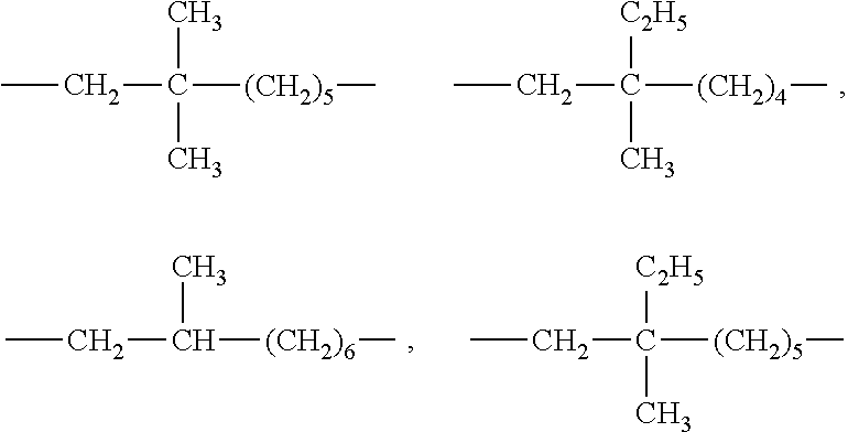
C(C([(CH2)5]C)(C)C)C.C(C([(CH2)4]C)([C2H5])C)C.C(C([(CH2)6]C)C)C.C(C([(CH2)5]C)([C2H5])C)C
